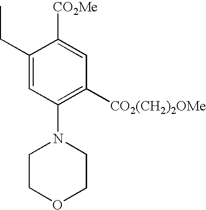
[CO2Me]C1=CC([CO2(CH2)2OMe])=C(N2CCOCC2)C=C1CC
